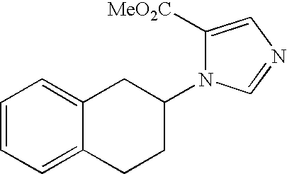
C1=CC=C2C(=C1)CC(N1C([MeO2C])=CN=C1)CC2
